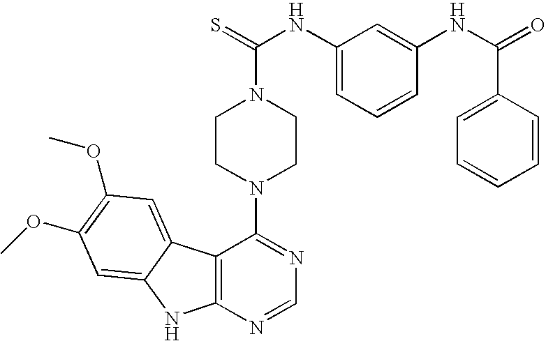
C12=C(N=CN=C1N1CCN(C(NC3=CC=CC(NC(=O)C4=CC=CC=C4)=C3)=S)CC1)NC1=CC(OC)=C(OC)C=C21
